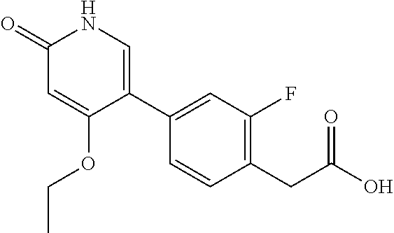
C1(C2=CNC(=O)C=C2OCC)=CC(F)=C(CC(O)=O)C=C1
